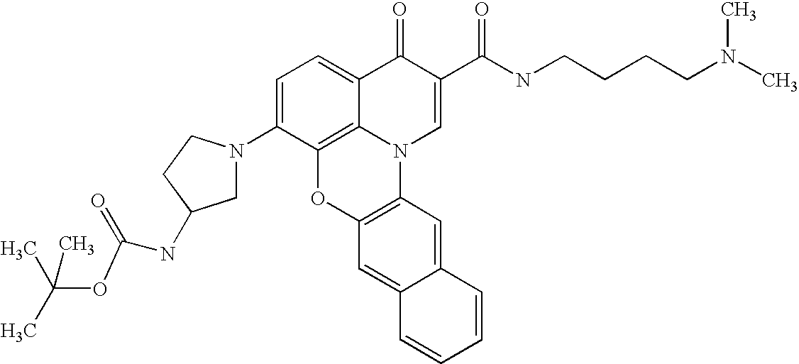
C1=C(N2CC(NC(=O)OC(C)(C)C)CC2)C2=C3C(=C1)C(=O)C(C(NCCCCN(C)C)=O)=CN3C1=C(O2)C=C2C(=C1)C=CC=C2
